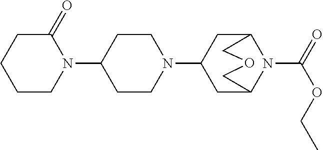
C1(N2C(=O)CCCC2)CCN(C2CC3N(C(=O)OCC)C(C2)COC3)CC1
